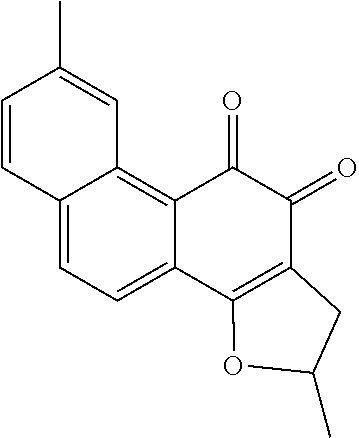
C12=CC=C3C(=C1C=C(C)C=C2)C(=O)C(=O)C1=C3OC(C)C1
